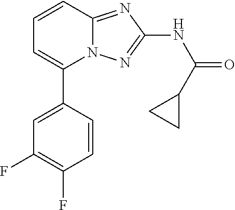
C1(C2=CC(F)=C(F)C=C2)=CC=CC2=NC(NC(=O)C3CC3)=NN12
